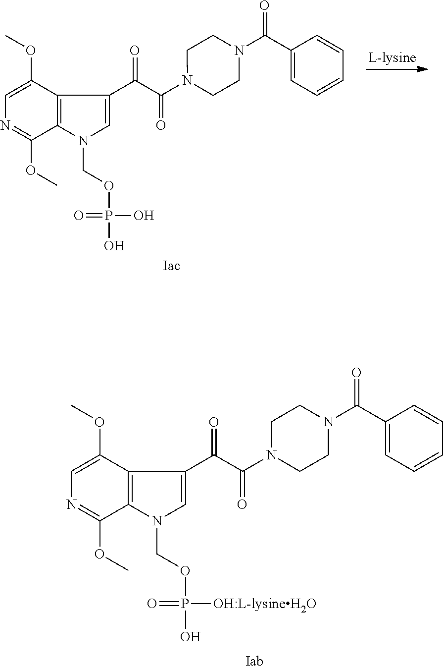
C1=C(OC)C2=C(C(OC)=N1)N(COP(O)(=O)O)C=C2C(C(N1CCN(C(C2=CC=CC=C2)=O)CC1)=O)=O.[Iac].C1=C(OC)C2=C(C(OC)=N1)N(COP(O)(=O)[OH:L-lysineH2O])C=C2C(C(N1CCN(C(C2=CC=CC=C2)=O)CC1)=O)=O
